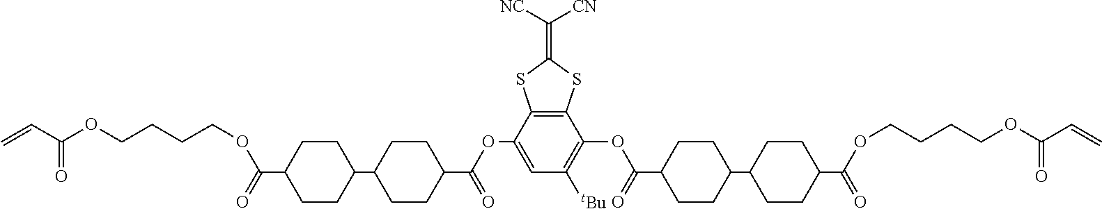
C=CC(OCCCCOC(C1CCC(C2CCC(C(OC3=CC([tBu])=C(OC(C4CCC(C5CCC(C(OCCCCOC(C=C)=O)=O)CC5)CC4)=O)C4=C3SC(=C([NC])[CN])S4)=O)CC2)CC1)=O)=O
